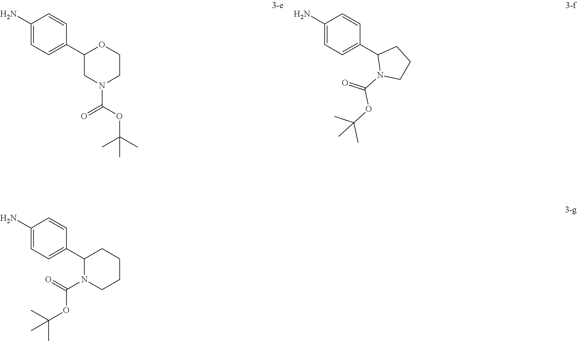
C1(N)=CC=C(C2CN(C(=O)OC(C)(C)C)CCO2)C=C1.C1(N)=CC=C(C2N(C(OC(C)(C)C)=O)CCC2)C=C1.C1(N)=CC=C(C2N(C(OC(C)(C)C)=O)CCCC2)C=C1
